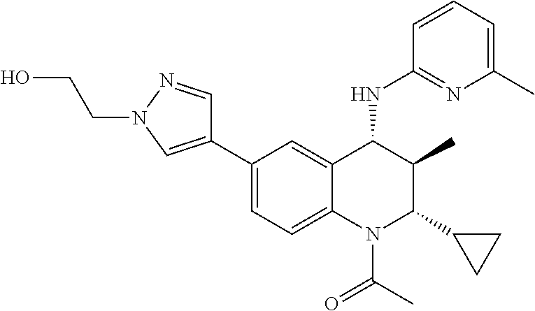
C1(C2=CN(CCO)N=C2)=CC=C2C(=C1)C(NC1=NC(C)=CC=C1)C(C)C(C1CC1)N2C(C)=O
